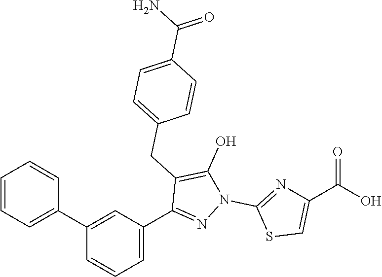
C1(C2=CC=CC=C2)=CC(C2=NN(C3=NC(C(O)=O)=CS3)C(O)=C2CC2=CC=C(C(=O)N)C=C2)=CC=C1
